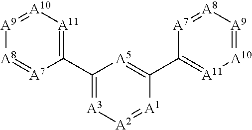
C1(C2=[A11][A10]=[A9][A8]=[A7]2)=[A3][A2]=[A1]C(C2=[A11][A10]=[A9][A8]=[A7]2)=[A5]1
